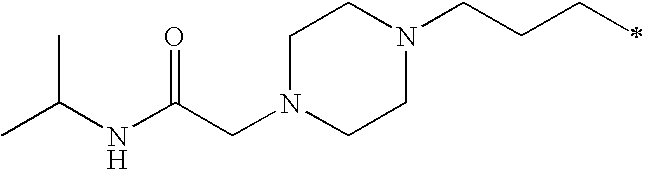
C1N(CC(NC(C)C)=O)CCN(CCCC)C1
